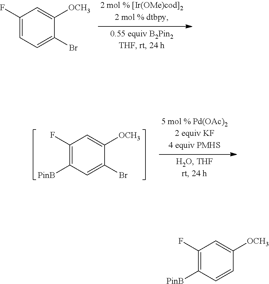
C1(F)=CC=C(Br)C([OCH3])=C1.C1(F)=C([PinB])C=CC([OCH3])=C1.C1(F)=C([PinB])C=C(Br)C([OCH3])=C1
